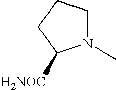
N1(C)CCCC1[H2NOC]
